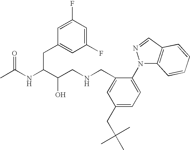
CC(NC(C(CNCC1=CC(CC(C)(C)C)=CC=C1N1C2=C(C=N1)C=CC=C2)O)CC1=CC(F)=CC(F)=C1)=O
